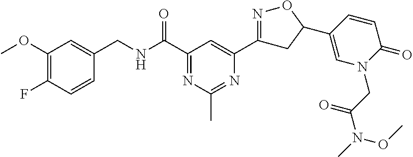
C1(OC)=C(F)C=CC(CNC(C2=NC(C)=NC(C3=NOC(C4=CN(CC(N(C)OC)=O)C(=O)C=C4)C3)=C2)=O)=C1
